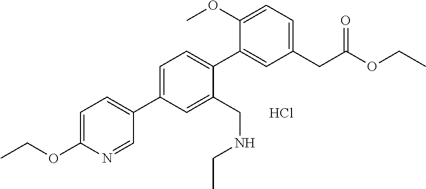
C1=C(C2=CC=C(OCC)N=C2)C=C(CNCC)C(C2=CC(CC(OCC)=O)=CC=C2OC)=C1.Cl
